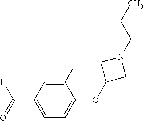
C1(C(=O)[H])=CC=C(OC2CN(CCC)C2)C(F)=C1
